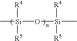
C[Si](O[Si](C)([R4])[R5])([R4])[R5]
